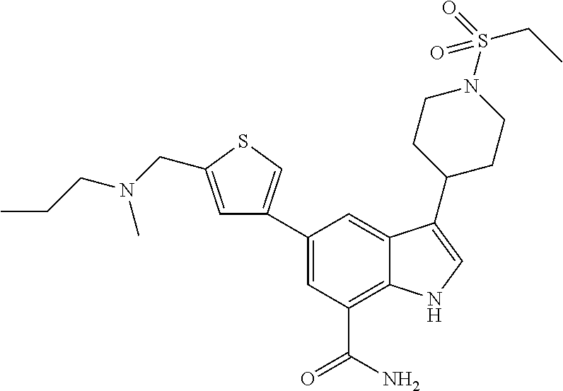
C1=C(C2=CSC(CN(CCC)C)=C2)C=C2C(=C1C(N)=O)NC=C2C1CCN(S(CC)(=O)=O)CC1
